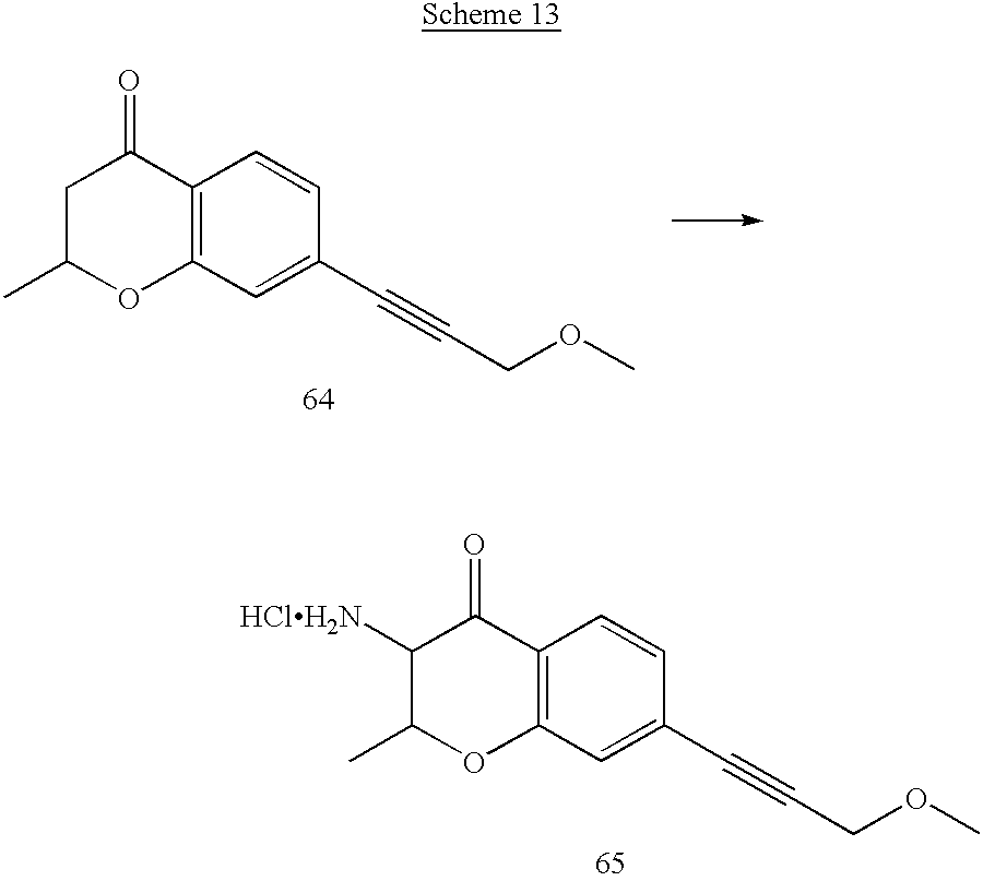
C12=C(C=C(C#CCOC)C=C1)OC(C)CC2=O.C12=C(C=C(C#CCOC)C=C1)OC(C)C([HClH2N])C2=O
